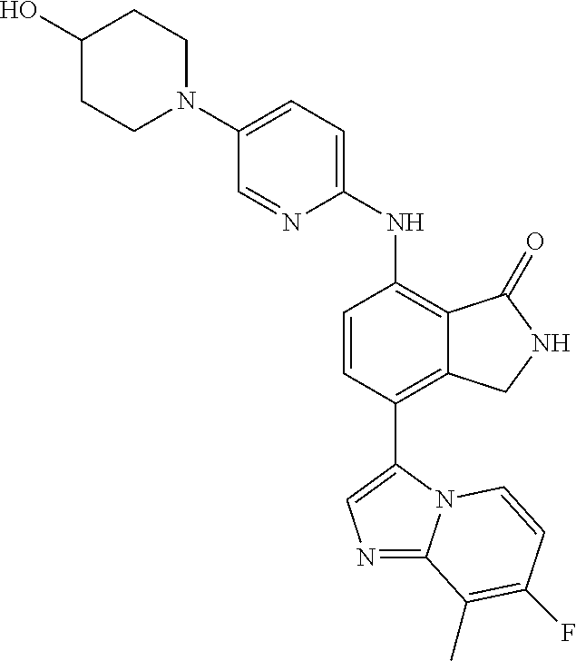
C1(O)CCN(C2=CC=C(NC3=C4C(=C(C5=CN=C6N5C=CC(F)=C6C)C=C3)CNC4=O)N=C2)CC1
